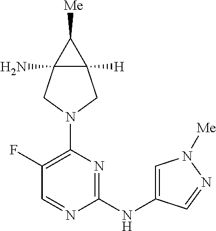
C1(F)=C(N2CC3(N)C([H])(C2)C3[Me])N=C(NC2=CN([Me])N=C2)N=C1
